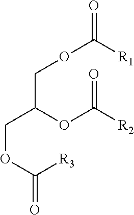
O=C([R1])OCC(OC([R2])=O)COC([R3])=O
